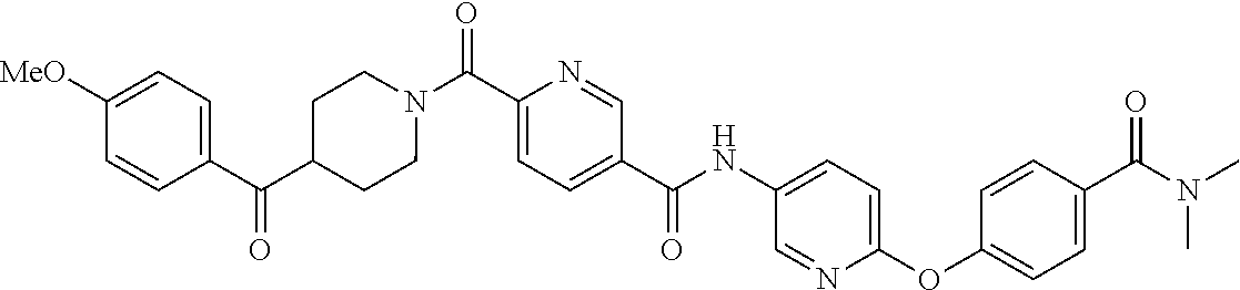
N(C(C1=CC=C(C(=O)N2CCC(C(C3=CC=C([OMe])C=C3)=O)CC2)N=C1)=O)C1=CC=C(OC2=CC=C(C(=O)N(C)C)C=C2)N=C1
